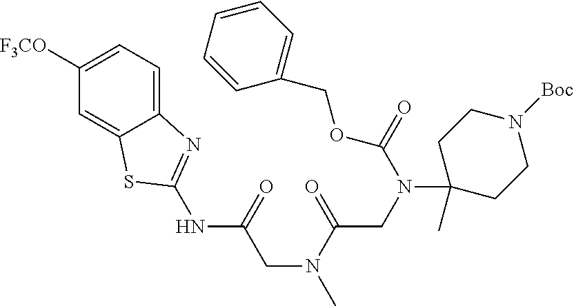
C1=C2C(=CC=C1[F3CO])N=C(NC(CN(C)C(=O)CN(C(=O)OCC1=CC=CC=C1)C1(C)CCN([Boc])CC1)=O)S2
